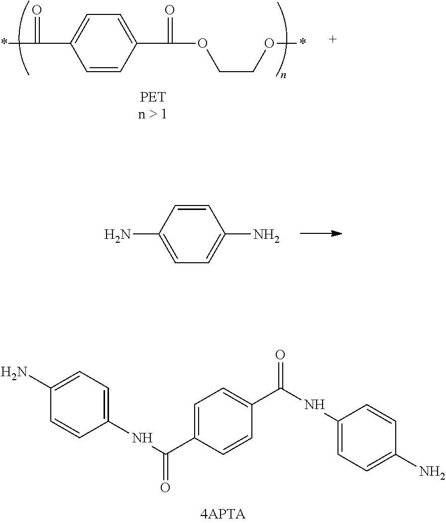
*C(=O)C1=CC=C(C(=O)OCCO*)C=C1.NC1=CC=C(N)C=C1.C1(N)=CC=C(NC(=O)C2=CC=C(C(NC3=CC=C(N)C=C3)=O)C=C2)C=C1
